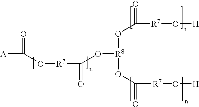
O([H])[R7]C(=O)O[R8](OC(=O)[R7]O[H])OC([R7]OC([A])=O)=O
